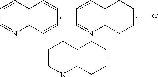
C1NC2C(CC1)CCCC2.C1=NC2=C(C=C1)C=CC=C2.C1=NC2=C(C=C1)CCCC2
